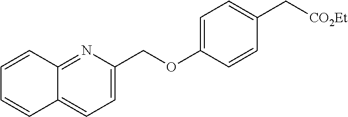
C12=NC(COC3=CC=C(C[CO2Et])C=C3)=CC=C1C=CC=C2
